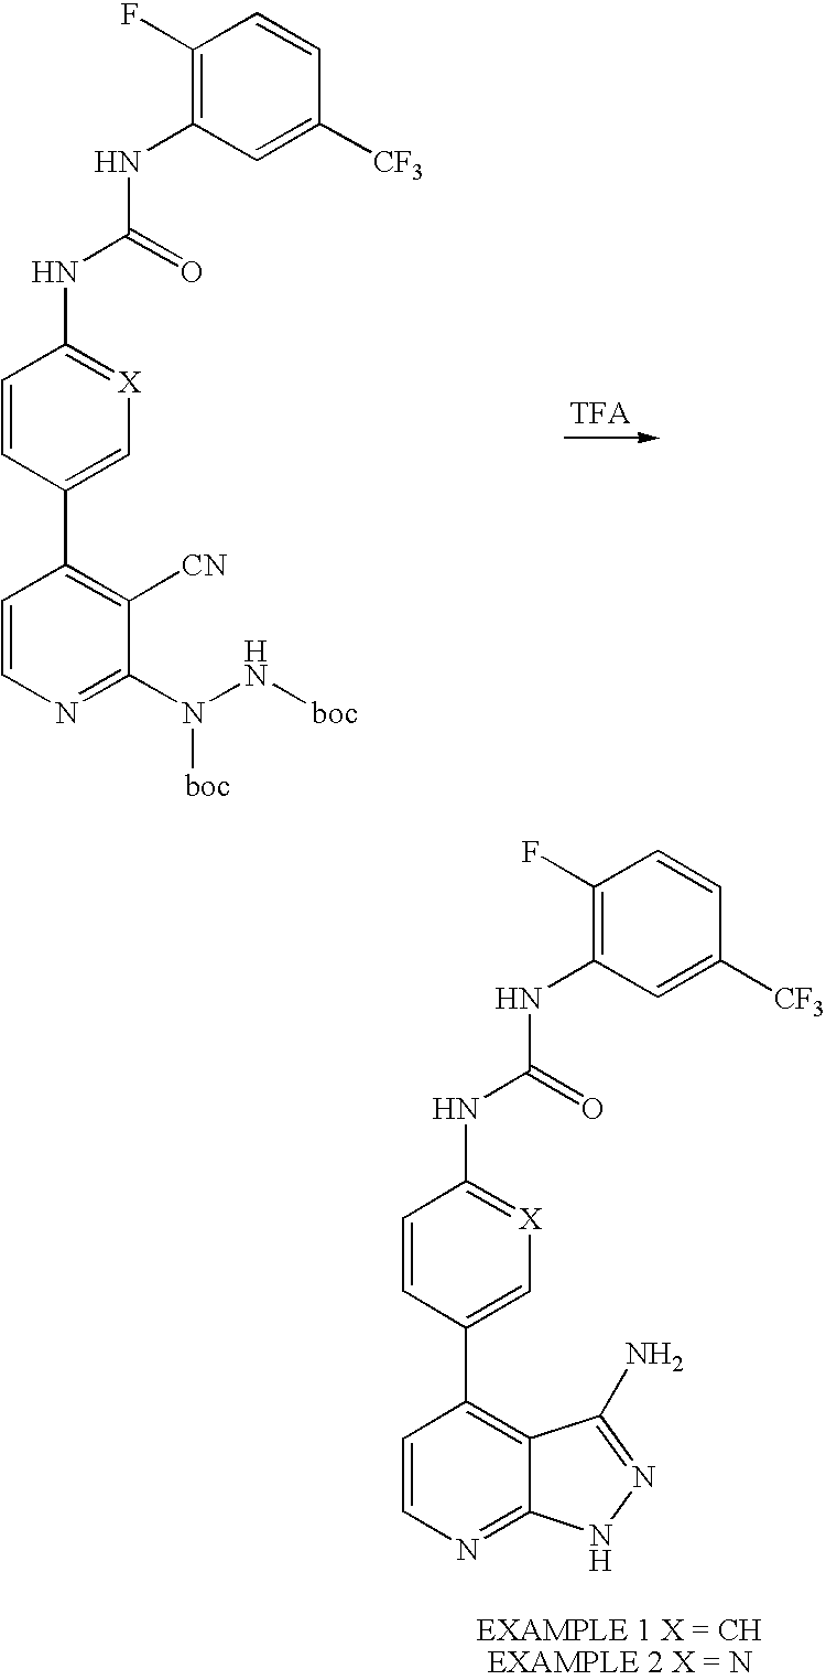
C1(C2=C[X]=C(NC(=O)NC3=C(F)C=CC([CF3])=C3)C=C2)=C([CN])C(N([boc])N[boc])=NC=C1.C1(C2=C[X]=C(NC(=O)NC3=C(F)C=CC([CF3])=C3)C=C2)=C2C(=NC=C1)NN=C2N
